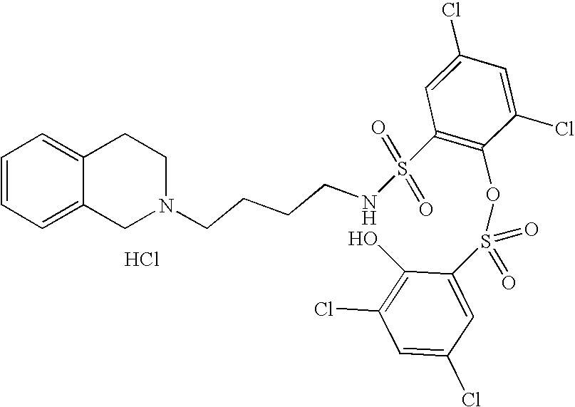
C1=CC=C2C(=C1)CCN(CCCCNS(C1=C(OS(=O)(=O)C3=CC(Cl)=CC(Cl)=C3O)C(Cl)=CC(Cl)=C1)(=O)=O)C2.Cl
